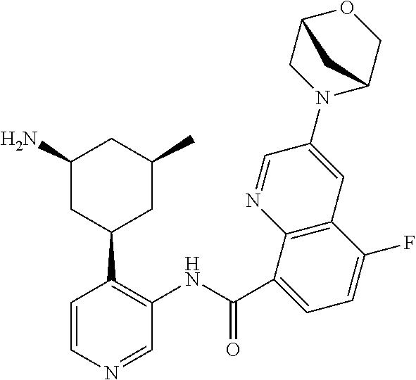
C1=CN=CC(NC(=O)C2=CC=C(F)C3=C2N=CC(N2C4COC(C2)C4)=C3)=C1C1CC(C)CC(N)C1
